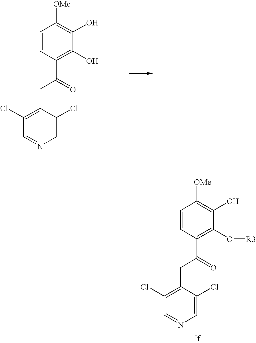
C1=CC(C(=O)CC2=C(Cl)C=NC=C2Cl)=C(O)C(O)=C1[OMe].C1=CC(C(=O)CC2=C(Cl)C=NC=C2Cl)=C(O[R3])C(O)=C1[OMe]
